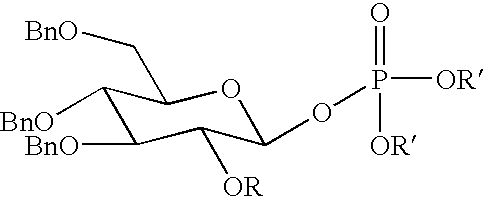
[BnO]C1C(C[BnO])OC(OP([OR])(=O)[OR])C([OR])C1[BnO]
